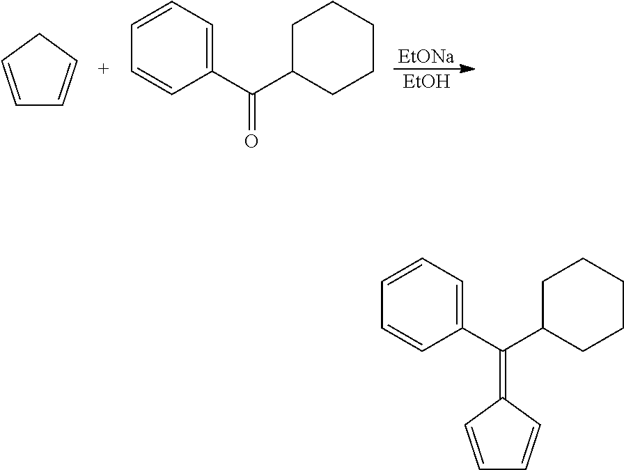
[EtONa].[EtOH].C1=CCC=C1.O=C(C1=CC=CC=C1)C1CCCCC1.C1(=C(C2=CC=CC=C2)C2CCCCC2)C=CC=C1
